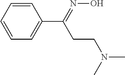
C1=CC=CC(C(=NO)CCN(C)C)=C1
